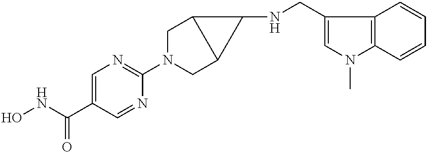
N(C(C1=CN=C(N2CC3C(C2)C3NCC2=CN(C)C3=C2C=CC=C3)N=C1)=O)O
